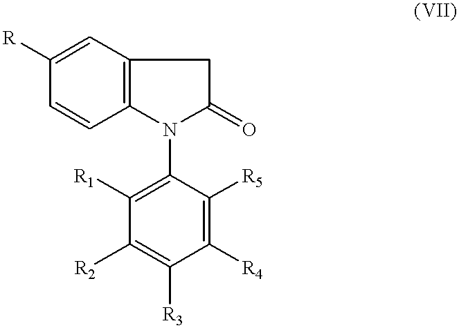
[R]C1=CC2=C(C=C1)N(C1=C([R1])C([R2])=C([R3])C([R4])=C1[R5])C(=O)C2
